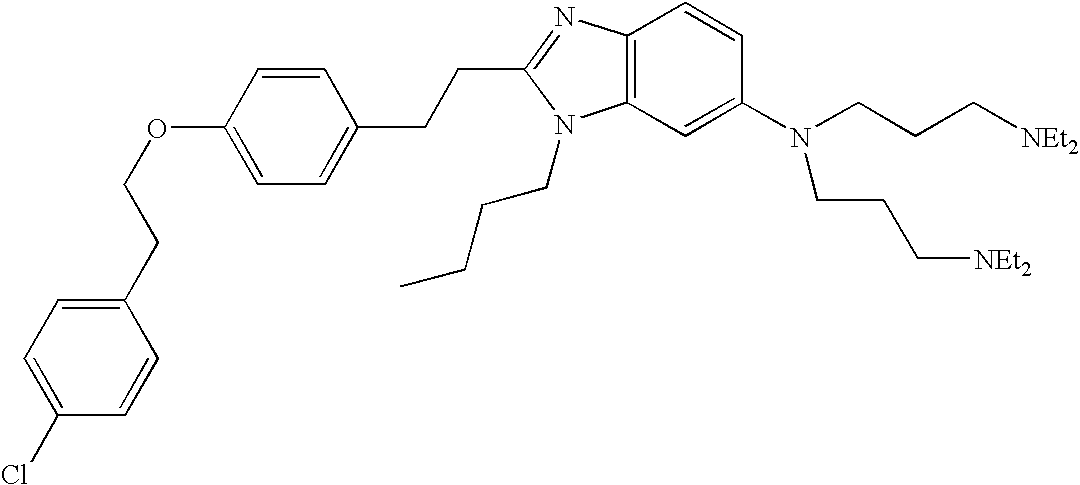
C1(CCOC2=CC=C(CCC3=NC4=C(N3CCCC)C=C(N(CCC[NEt2])CCC[NEt2])C=C4)C=C2)=CC=C(Cl)C=C1
